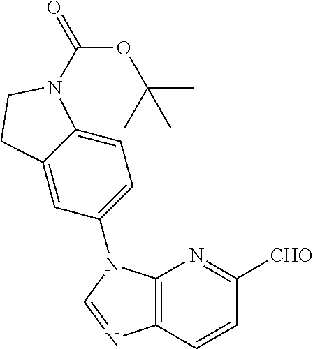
C12=C(C=CC([CHO])=N1)N=CN2C1=CC=C2C(=C1)CCN2C(=O)OC(C)(C)C
